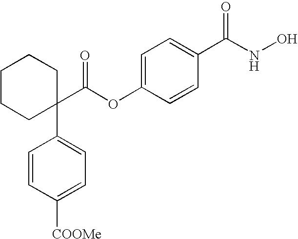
C1=C(OC(C2(C3=CC=C([COOMe])C=C3)CCCCC2)=O)C=CC(C(NO)=O)=C1
